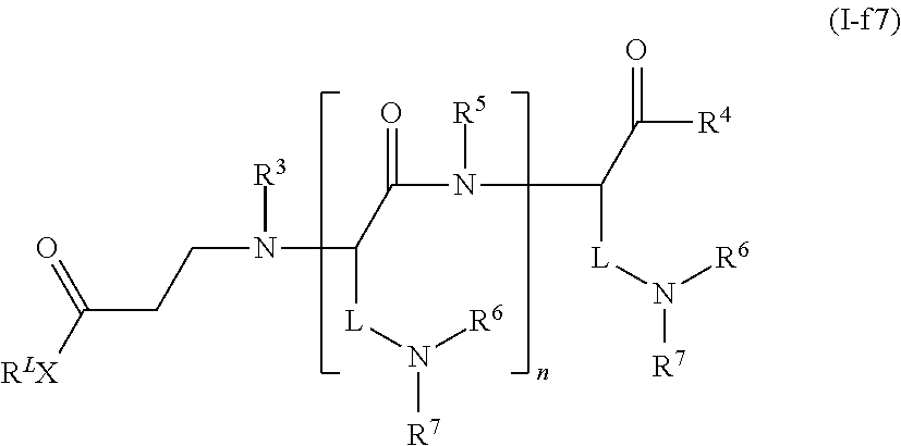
C(N(C(C(N([R5])C(C([R4])=O)[L]N([R7])[R6])=O)[L]N([R7])[R6])[R3])CC([RLX])=O
